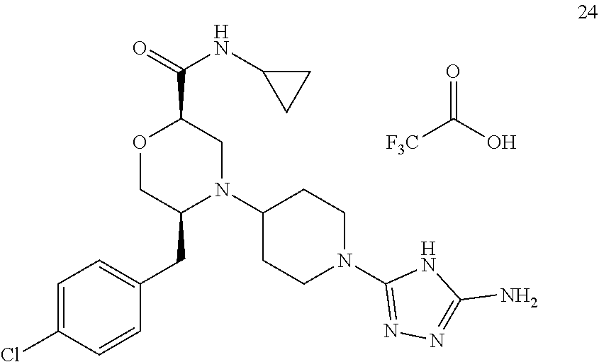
N(C1CC1)C(C1OCC(CC2=CC=C(Cl)C=C2)N(C2CCN(C3=NN=C(N)N3)CC2)C1)=O.C(O)(=O)[F3C]
